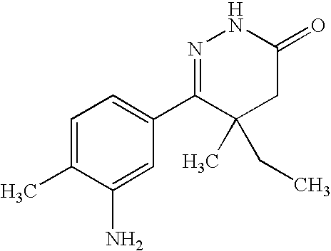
C1=C(C)C(N)=CC(C2=NNC(=O)CC2(C)CC)=C1
